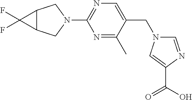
N1=C(C)C(CN2C=NC(C(O)=O)=C2)=CN=C1N1CC2C(C1)C2(F)F
